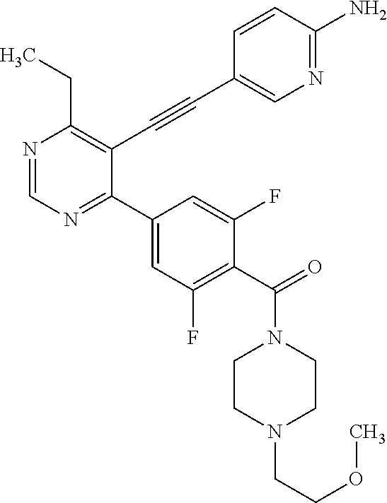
C(C1=C(C#CC2=CN=C(N)C=C2)C(C2=CC(F)=C(C(N3CCN(CCOC)CC3)=O)C(F)=C2)=NC=N1)C
